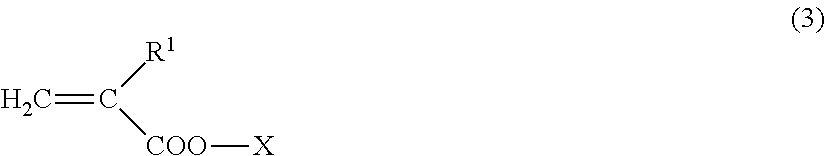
C=C([R1])[COO][X]
